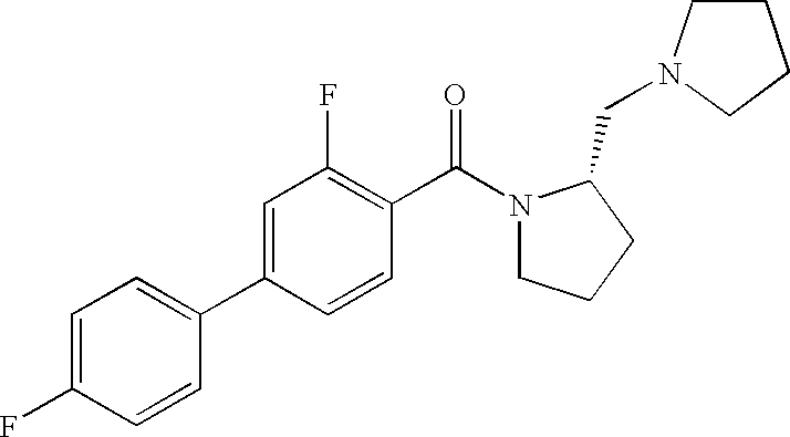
C1=C(F)C=CC(C2=CC(F)=C(C(=O)N3CCCC3CN3CCCC3)C=C2)=C1
